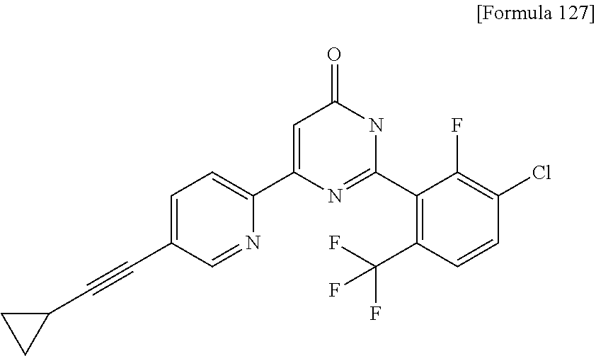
C1=C(C#CC2CC2)C=NC(C2=CC(=O)NC(C3=C(C(F)(F)F)C=CC(Cl)=C3F)=N2)=C1
